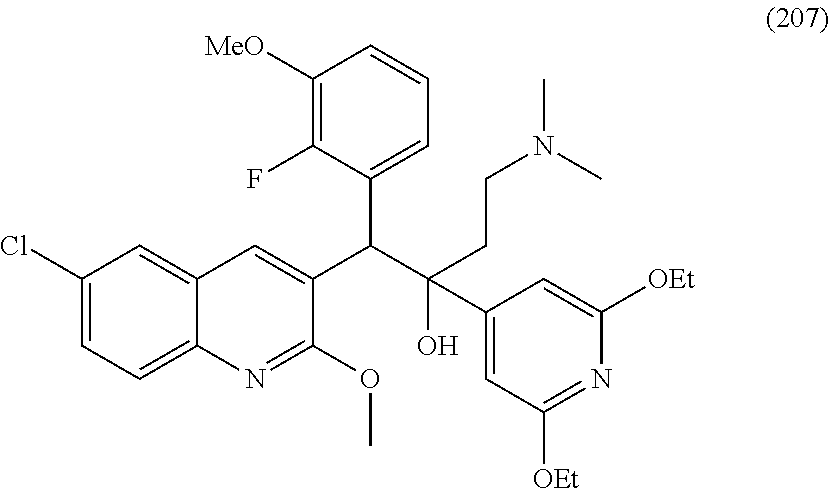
C1(Cl)=CC=C2C(=C1)C=C(C(C(O)(C1=CC([OEt])=NC([OEt])=C1)CCN(C)C)C1=CC=CC([MeO])=C1F)C(OC)=N2
